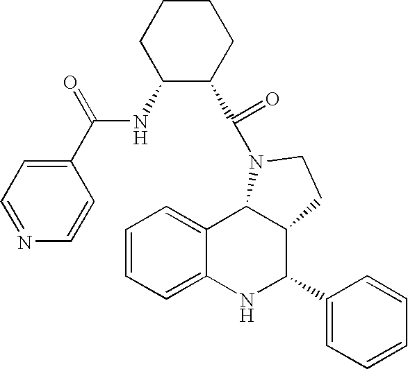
C1=CC=C2C(=C1)C1C(C(C3=CC=CC=C3)N2)CCN1C(=O)C1C(NC(C2=CC=NC=C2)=O)CCCC1
